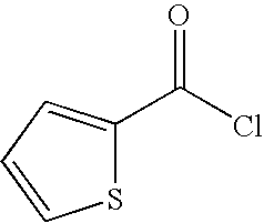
S1C(C(Cl)=O)=CC=C1
